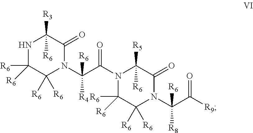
N1C([R6])([R6])C([R6])([R6])N(C(C(=O)N2C([R6])([R6])C([R6])([R6])N(C(C([R9])=O)([R8])[R6])C(=O)C2([R5])[R6])([R4])[R6])C(=O)C1([R3])[R6]
